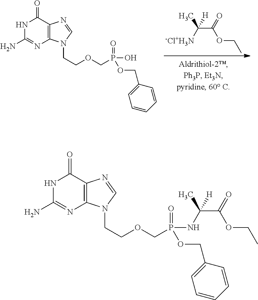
C12=C(C(=O)NC(N)=N1)N=CN2CCOCP(=O)(O)OCC1=CC=CC=C1.C(C(OCC)=O)([-Cl+H3N])(C)[H].C12=C(C(=O)NC(N)=N1)N=CN2CCOCP(=O)(NC(C(=O)OCC)(C)[H])OCC1=CC=CC=C1
